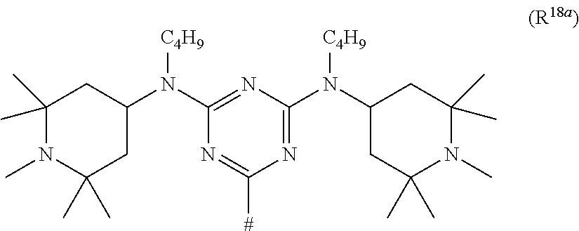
C1(C)(C)N(C)C(C)(C)CC(N(C2=NC(N(C3CC(C)(C)N(C)C(C)(C)C3)[C4H9])=NC([#])=N2)[C4H9])C1
